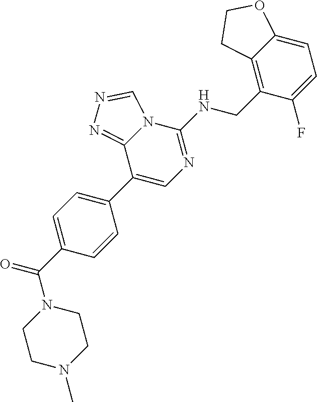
C1(C2=CN=C(NCC3=C4C(=CC=C3F)OCC4)N3C2=NN=C3)=CC=C(C(=O)N2CCN(C)CC2)C=C1
